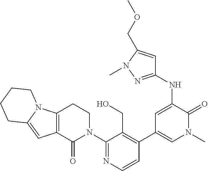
C12=CC3=C(N1CCCC2)CCN(C1=NC=CC(C2=CN(C)C(=O)C(NC4=NN(C)C(COC)=C4)=C2)=C1CO)C3=O
